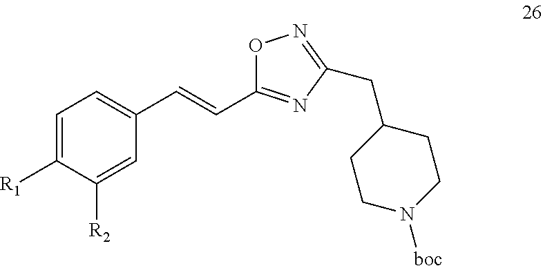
C1=C([R1])C([R2])=CC(C=CC2=NC(CC3CCN([boc])CC3)=NO2)=C1
